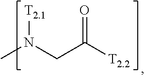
CN(CC([T2.2])=O)[T2.1]
